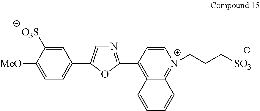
C1([MeO])=CC=C(C2=CN=C(C3=C4C(=[N+](CCC[SO3])C=C3)C=CC=C4)O2)C=C1[O3S]
